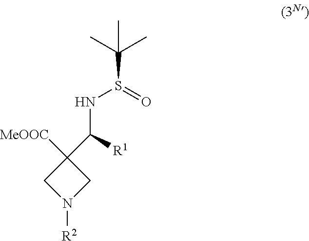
C(S(=O)NC(C1([MeOOC])CN([R2])C1)[R1])(C)(C)C
